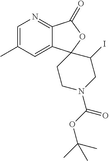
C1=C(C)C=C2C(=N1)C(=O)OC21CCN(C(OC(C)(C)C)=O)CC1I
